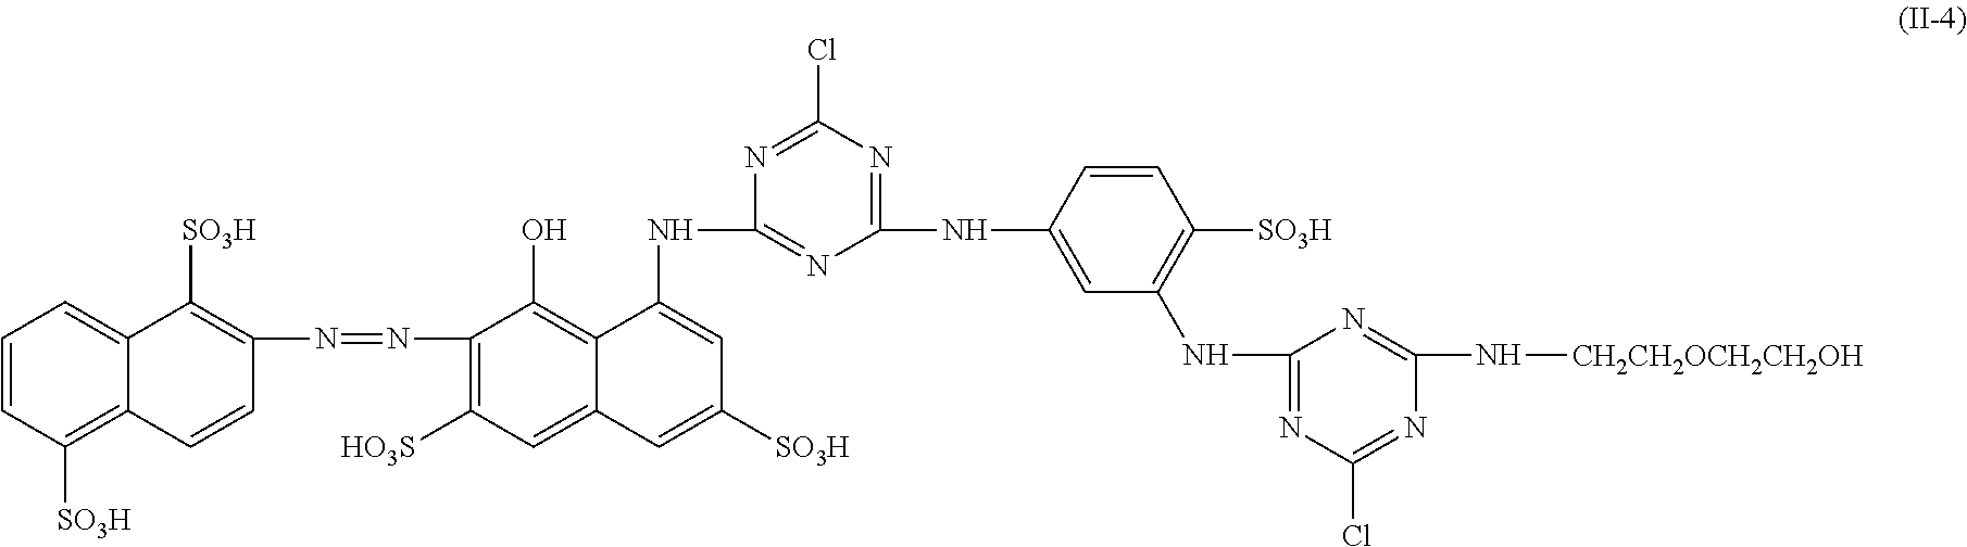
N(=NC1=C([HO3S])C=C2C(=C1O)C(NC1=NC(NC3=CC(NC4=NC(Cl)=NC(N[CH2CH2OCH2CH2OH])=N4)=C([SO3H])C=C3)=NC(Cl)=N1)=CC([SO3H])=C2)C1=C([SO3H])C2=CC=CC([SO3H])=C2C=C1
